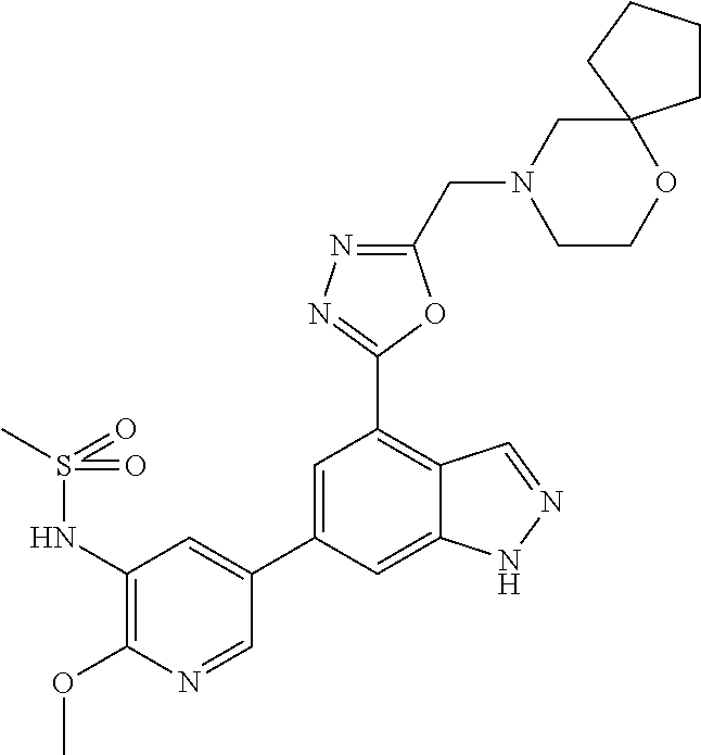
C1=C(C2=CC(NS(C)(=O)=O)=C(OC)N=C2)C=C2C(=C1C1=NN=C(CN3CCOC4(C3)CCCC4)O1)C=NN2
